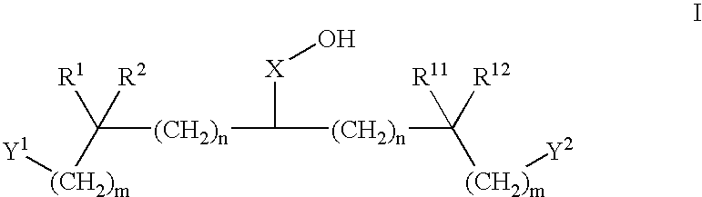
C([(CH2)n]C([X]O)[(CH2)n]C([(CH2)m][Y2])([R12])[R11])([(CH2)m][Y1])([R1])[R2]
